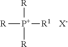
[P+]([R1])([R])([R])[R].[X-]
